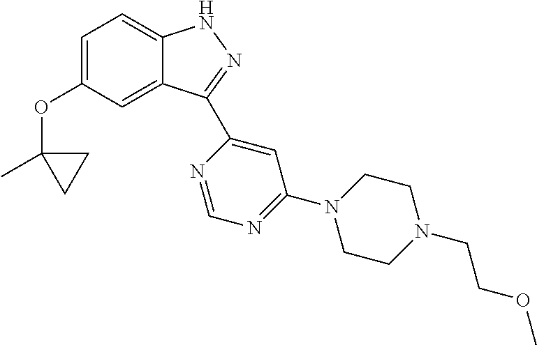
C1=C(OC2(C)CC2)C=C2C(=C1)NN=C2C1=CC(N2CCN(CCOC)CC2)=NC=N1
